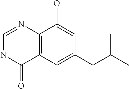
C12=C(C=C(CC(C)C)C=C1O)C(=O)NC=N2
